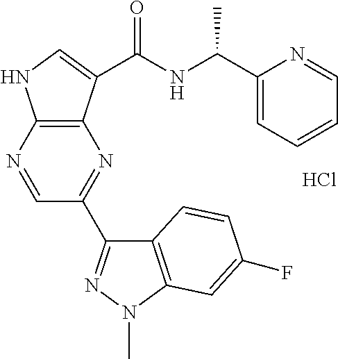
C1(C2=NN(C)C3=C2C=CC(F)=C3)=NC2=C(NC=C2C(NC(C2=CC=CC=N2)C)=O)N=C1.Cl
